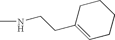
C1(CCNC)=CCCCC1
